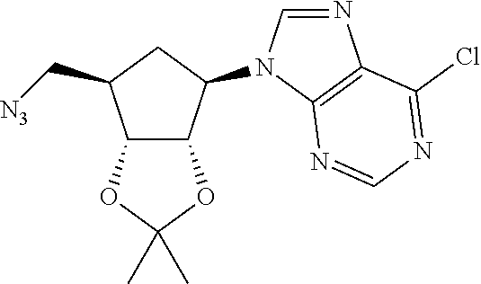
C12C(C(N3C=NC4=C3N=CN=C4Cl)CC1C[N3])OC(C)(C)O2
